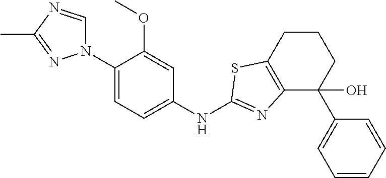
N1(C2=CC=C(NC3=NC4=C(CCCC4(C4=CC=CC=C4)O)S3)C=C2OC)C=NC(C)=N1
